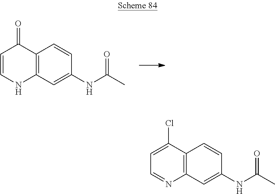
C12=C(C=C(NC(C)=O)C=C1)NC=CC2=O.C12=C(C=C(NC(C)=O)C=C1)N=CC=C2Cl
